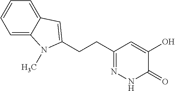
C(CC1=NNC(=O)C(O)=C1)C1=CC2=CC=CC=C2N1C
